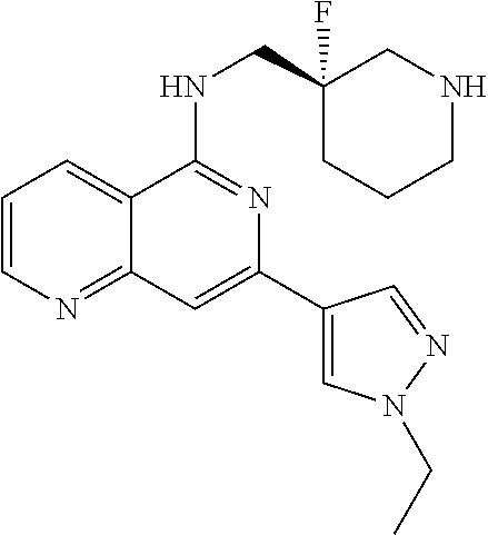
C1=CN=C2C(=C1)C(NCC1(F)CCCNC1)=NC(C1=CN(CC)N=C1)=C2
